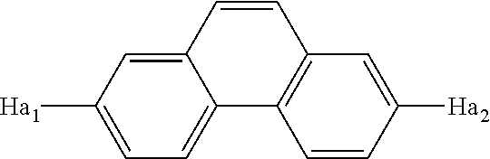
C1=C([Ha1])C=C2C(=C1)C1=C(C=C2)C=C([Ha2])C=C1
